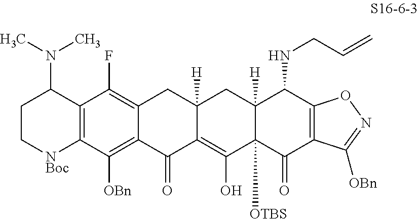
C12=C(C([OBn])=C3C(=C1F)CC1([H])C(=C(O)C4([OTBS])C([H])(C1)C(NCC=C)C1=C(C4=O)C([OBn])=NO1)C3=O)[NBoc]CCC2N(C)C
